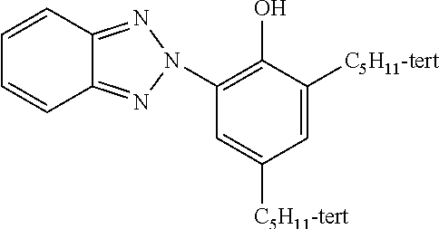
C12=NN(C3=C(O)C([C5H11-tert])=CC([C5H11-tert])=C3)N=C1C=CC=C2
